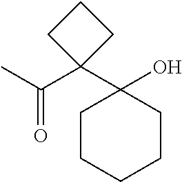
CC(C1(C2(O)CCCCC2)CCC1)=O
